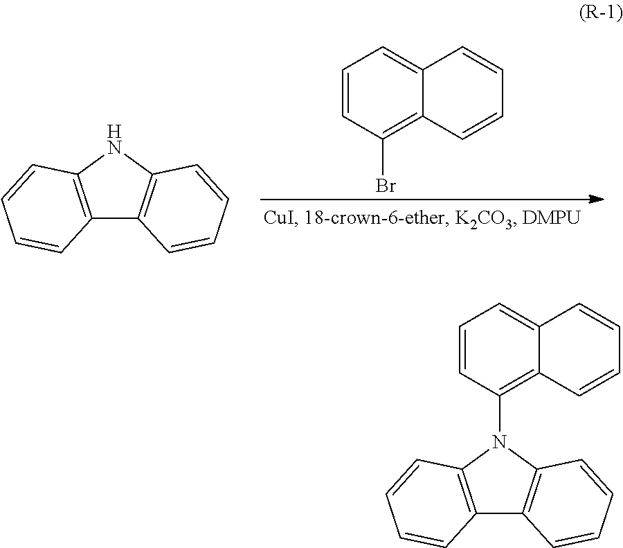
C1=CC(Br)=C2C(=C1)C=CC=C2.N1C2=C(C3=C1C=CC=C3)C=CC=C2.C1=CC(N2C3=C(C4=C2C=CC=C4)C=CC=C3)=C2C(=C1)C=CC=C2
